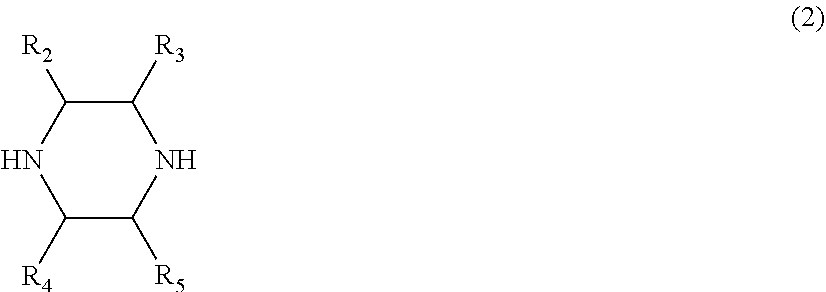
C1([R4])C([R5])NC([R3])C([R2])N1
